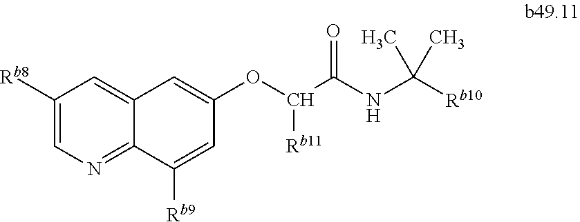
C1([Rb8])=CN=C2C(=C1)C=C(OC(C(NC([Rb10])(C)C)=O)[Rb11])C=C2[Rb9]
